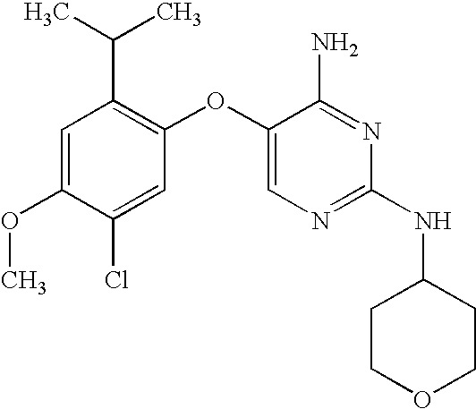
C1=C(OC)C(Cl)=CC(OC2=CN=C(NC3CCOCC3)N=C2N)=C1C(C)C
